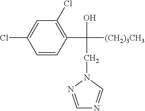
C1=CC(C([(CH2)3CH3])(CN2N=CN=C2)O)=C(Cl)C=C1Cl
